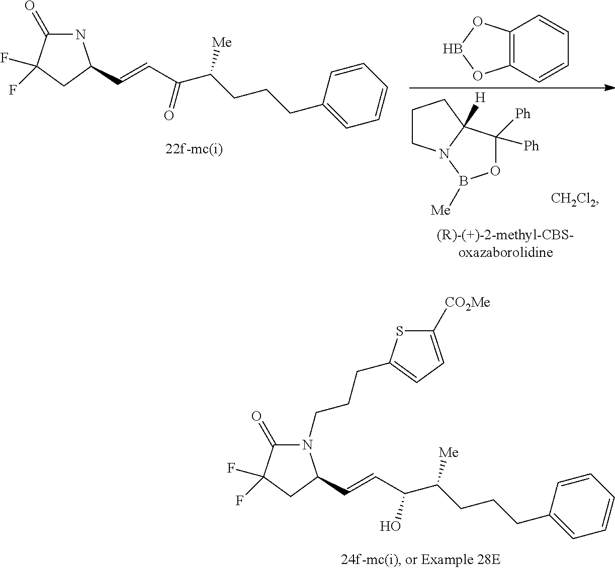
N1(CCCC2=CC=C([CO2Me])S2)C(=O)C(F)(F)CC1C=CC(C(CCCC1=CC=CC=C1)[Me])O.N1C(=O)C(F)(F)CC1C=CC(C(CCCC1=CC=CC=C1)[Me])=O.C1CN2C([H])(C1)C([Ph])([Ph])OB2[Me].C12=C(C=CC=C1)OBO2
